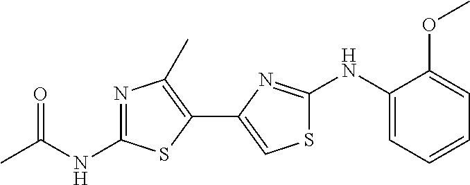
N1=C(NC(C)=O)SC(C2=CSC(NC3=CC=CC=C3OC)=N2)=C1C
